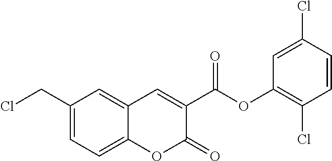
C1(CCl)=CC=C2C(=C1)C=C(C(OC1=C(Cl)C=CC(Cl)=C1)=O)C(=O)O2
